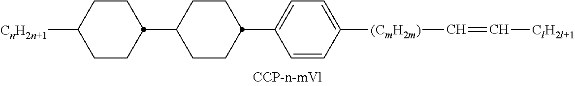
[CnH2n+1]C1CCC(C2CCC(C3=CC=C([(CmH2m)]C=C[ClH2l+1])C=C3)CC2)CC1
